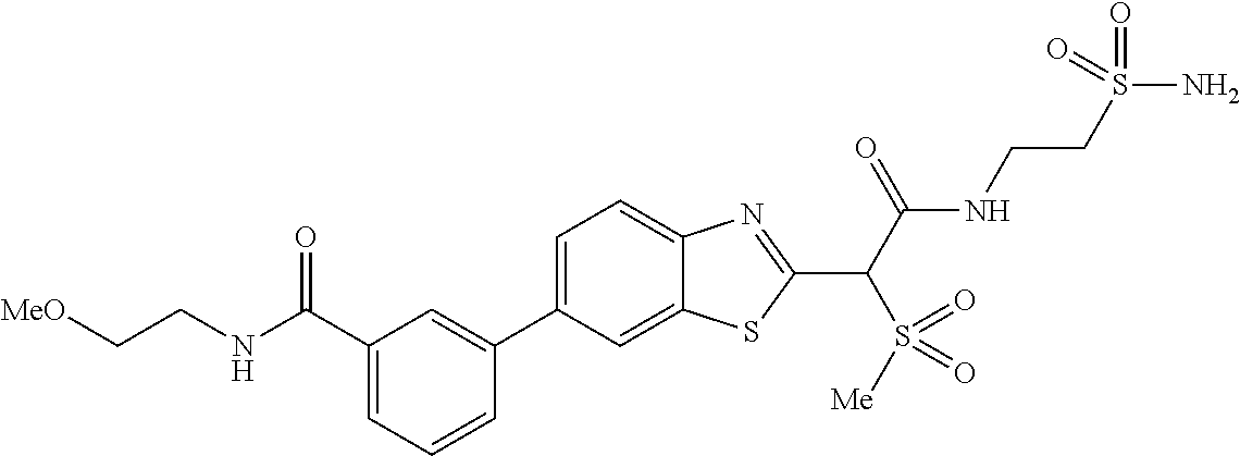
C1(C2=CC(C(NCC[MeO])=O)=CC=C2)=CC=C2C(=C1)SC(C(C(NCCS(N)(=O)=O)=O)S(=O)([Me])=O)=N2
